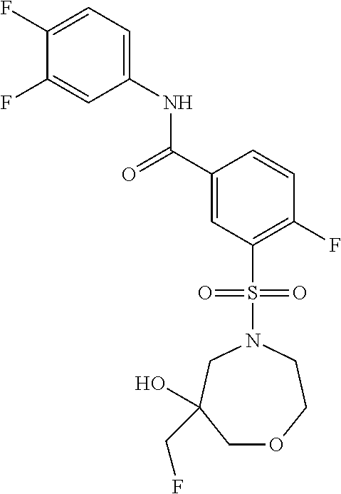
C(C1=CC(S(N2CCOCC(O)(CF)C2)(=O)=O)=C(F)C=C1)(=O)NC1=CC=C(F)C(F)=C1
